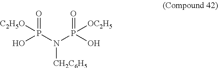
OP(N(P(O)(=O)[OC2H5])[CH2C6H5])([C2H5O])=O
